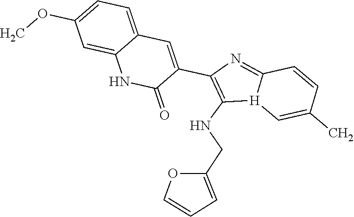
C12=CC=C(OC)C=C1NC(=O)C(C1=C(NCC3=CC=CO3)[H]3C(=N1)C=CC(C)=C3)=C2
